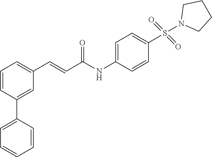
C1=CC(C2=CC=CC=C2)=CC(C=CC(NC2=CC=C(S(=O)(=O)N3CCCC3)C=C2)=O)=C1
